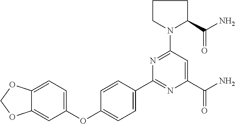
C12=CC(OC3=CC=C(C4=NC(C(N)=O)=CC(N5CCCC5C(N)=O)=N4)C=C3)=CC=C1OCO2
